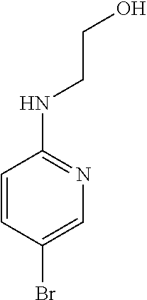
C1=CC(Br)=CN=C1NCCO
